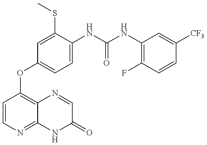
C1=CN=C2C(=C1OC1=CC=C(NC(=O)NC3=C(F)C=CC([CF3])=C3)C(SC)=C1)N=CC(=O)N2
